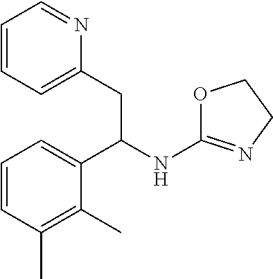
C1=CC=C(CC(NC2=NCCO2)C2=CC=CC(C)=C2C)N=C1
